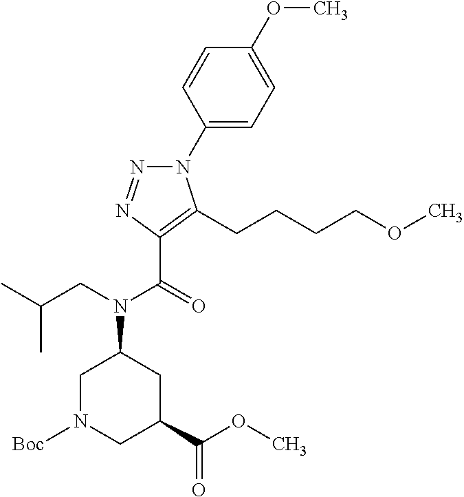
C1(N2N=NC(C(=O)N(CC(C)C)C3CN([Boc])CC(C(OC)=O)C3)=C2CCCCOC)=CC=C(OC)C=C1
